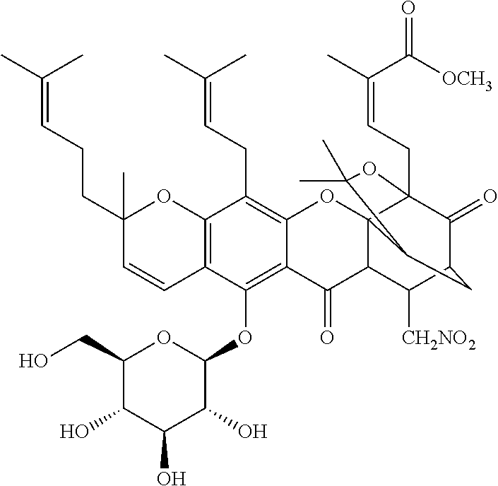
C1(O)C(CO)OC(OC2=C3C(=C(CC=C(C)C)C4=C2C=CC(C)(CCC=C(C)C)O4)OC24C(C3=O)C([CH2NO2])C3C(=O)C2(CC=C(C)C(=O)[OCH3])OC(C)(C)C4C3)C(O)C1O
